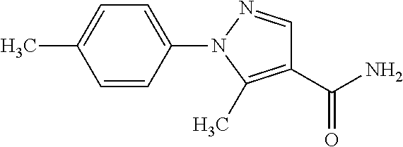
C1(C(N)=O)=C(C)N(C2=CC=C(C)C=C2)N=C1
